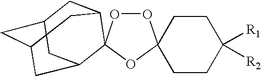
C1C2CC3CC(C2)C2(C1C3)OOC1(O2)CCC([R1])([R2])CC1
